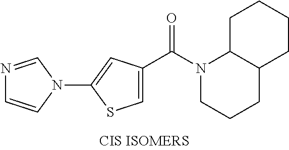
C1=C(C(N2CCCC3C2CCCC3)=O)C=C(N2C=CN=C2)S1
